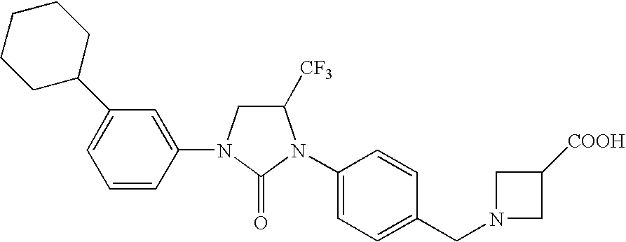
C1N(C2=CC(C3CCCCC3)=CC=C2)C(=O)N(C2=CC=C(CN3CC([COOH])C3)C=C2)C1[CF3]
